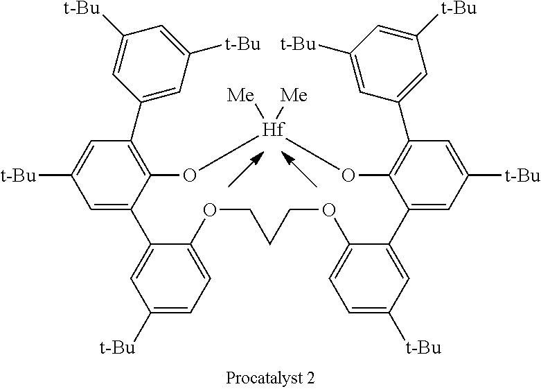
C1([t-Bu])=CC=C2C(=C1)C1=CC([t-Bu])=CC(C3=CC([t-Bu])=CC([t-Bu])=C3)=C1O[Hf]([Me])([Me])OC1=C(C3=CC([t-Bu])=CC([t-Bu])=C3)C=C([t-Bu])C=C1C1=CC([t-Bu])=CC=C1OCCCO2
